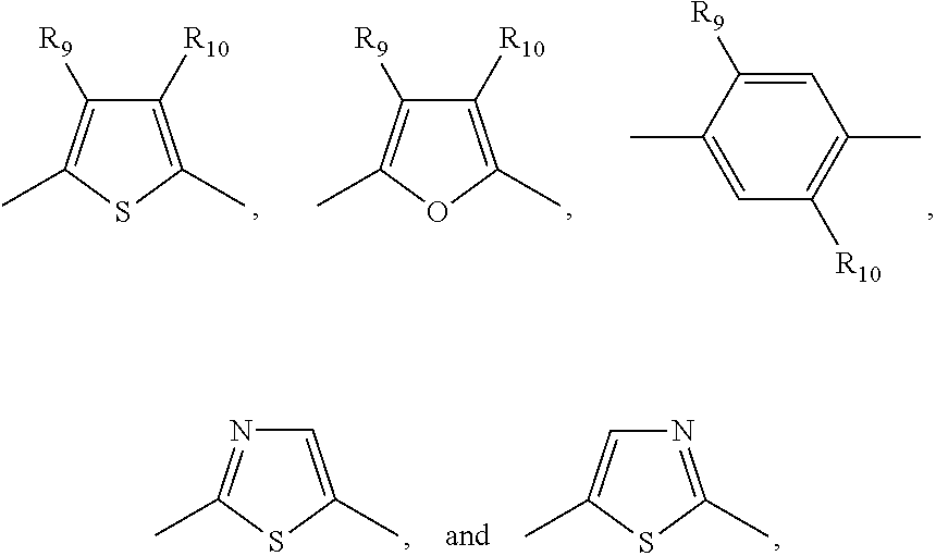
C1([R10])=C(C)SC(C)=C1[R9].C1([R10])=C(C)OC(C)=C1[R9].C1(C)=CC([R10])=C(C)C=C1[R9].C1=C(C)SC(C)=N1.N1=C(C)SC(C)=C1
